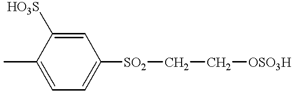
C1=C([HO3S])C(C)=CC=C1[SO2]CC[OSO3H]
